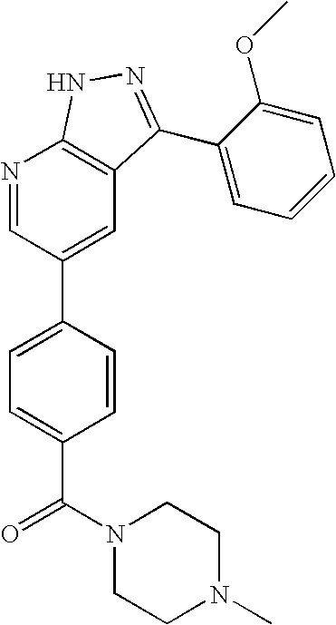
N1=CC(C2=CC=C(C(=O)N3CCN(C)CC3)C=C2)=CC2=C1NN=C2C1=CC=CC=C1OC
